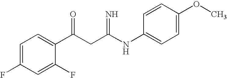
C1=C(F)C=C(F)C(C(CC(NC2=CC=C(OC)C=C2)=N)=O)=C1
